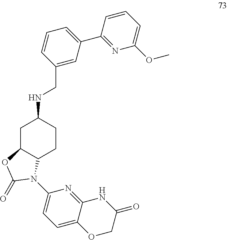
C(NC1CC2C(CC1)N(C1=CC=C3C(=N1)NC(=O)CO3)C(=O)O2)C1=CC(C2=NC(OC)=CC=C2)=CC=C1
